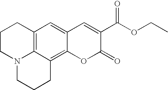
C12=C3C(=C4C(=C1)C=C(C(OCC)=O)C(=O)O4)CCCN3CCC2
